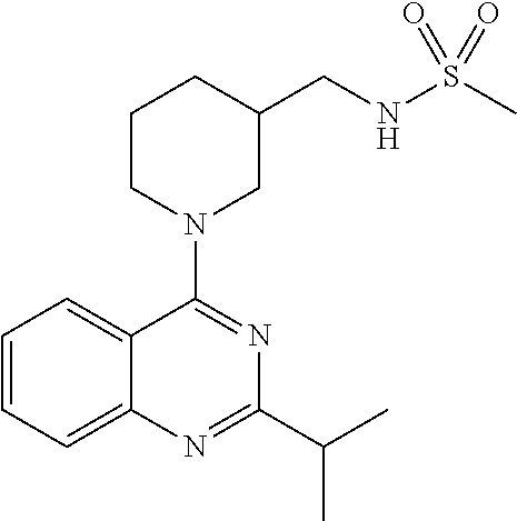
C1=CC=C2C(=C1)C(N1CC(CNS(C)(=O)=O)CCC1)=NC(C(C)C)=N2
